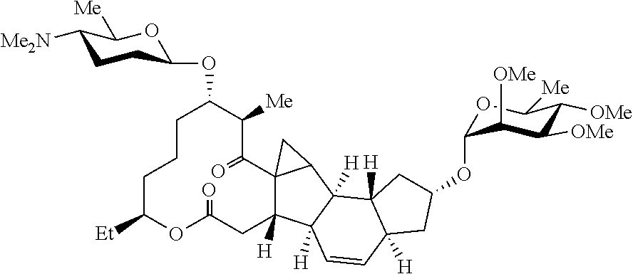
C1CCC([Et])OC(=O)CC2([H])C3(C(=O)C([Me])C1OC1CCC([Me2N])C([Me])O1)C(C1([H])C4([H])C([H])(CC(OC5OC([Me])C([OMe])C([OMe])C5[OMe])C4)C=CC21[H])C3
